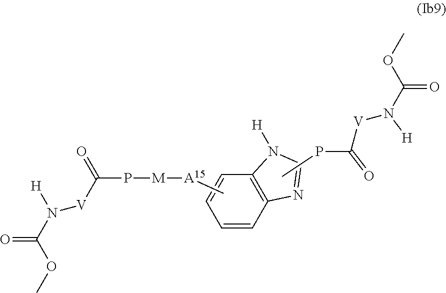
C(PC)([V]N(C(OC)=O)[H])=O.C12=C(C=CC=C1)N=CN2[H].C[A15][M]PC(=O)[V]N([H])C(OC)=O
